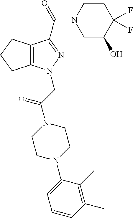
C12=C(N(CC(N3CCN(C4=CC=CC(C)=C4C)CC3)=O)N=C1C(=O)N1CC(O)C(F)(F)CC1)CCC2
